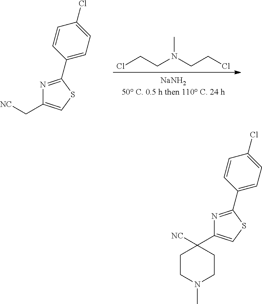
[NC]CC1=CSC(C2=CC=C(Cl)C=C2)=N1.ClCCN(CCCl)C.[NC]C1(C2=CSC(C3=CC=C(Cl)C=C3)=N2)CCN(C)CC1
